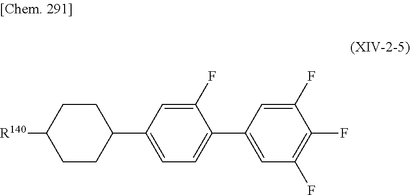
C1CC(C2=CC=C(C3=CC(F)=C(F)C(F)=C3)C(F)=C2)CCC1[R140]
